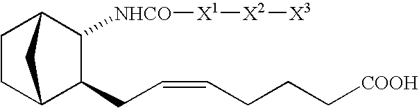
C1CC2C(CC=CCCC[COOH])C([NHCO][X1][X2][X3])C1C2
